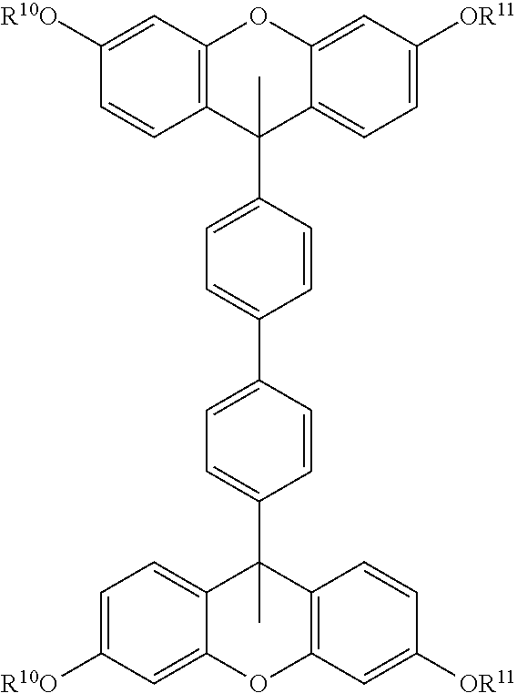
C12=C(C=C([R10O])C=C1)OC1=CC([OR11])=CC=C1C2(C1=CC=C(C2=CC=C(C3(C)C4=C(C=C([OR11])C=C4)OC4=CC([R10O])=CC=C34)C=C2)C=C1)C
